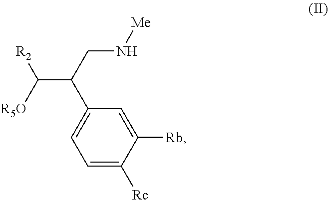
[R2]C([R5O])C(CN[Me])C1=CC=C([Rc])C([Rb])=C1
